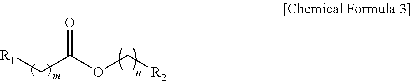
[R1]CC(OC[R2])=O
